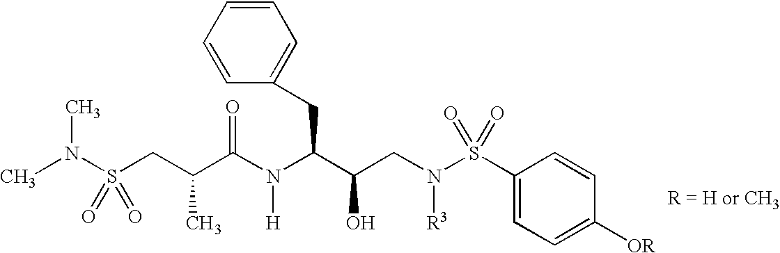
CN(S(CC(C(N(C(CC1=CC=CC=C1)C(O)CN([R3])S(=O)(C1=CC=C([OR])C=C1)=O)[H])=O)C)(=O)=O)C
